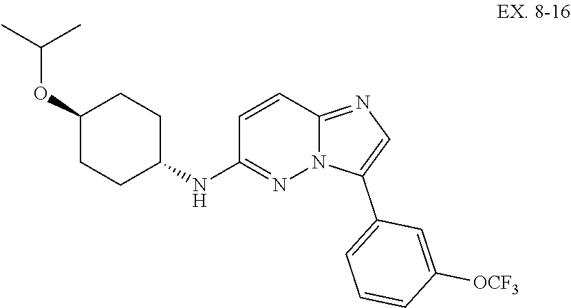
C1(OC(C)C)CCC(NC2=NN3C(=NC=C3C3=CC=CC([OCF3])=C3)C=C2)CC1
